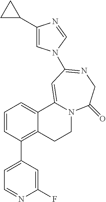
C1=CC(C2=CC=NC(F)=C2)=C2C(=C1)C1=CC(N3C=C(C4CC4)N=C3)=NCC(=O)N1CC2
